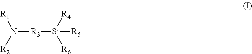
N([R3][Si]([R4])([R5])[R6])([R1])[R2]
